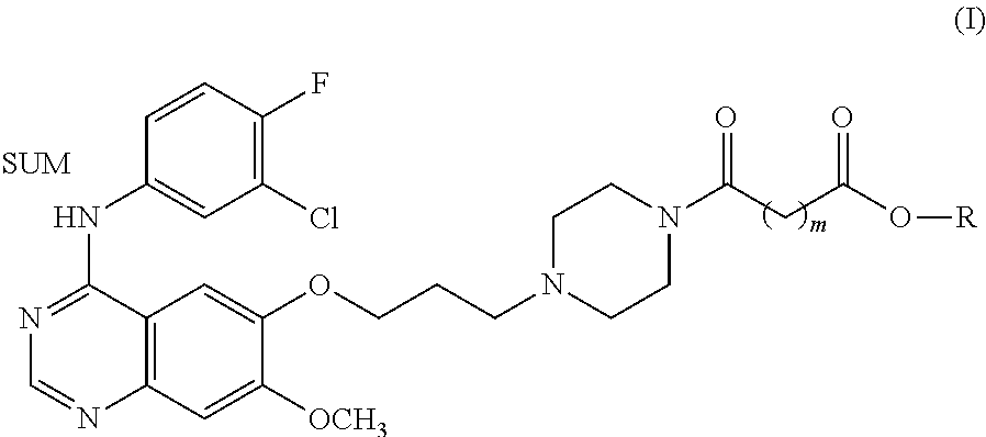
C1(Cl)=C(F)C=CC(NC2=NC=NC3=C2C=C(OCCCN2CCN(C(CC(O[R])=O)=O)CC2)C([OCH3])=C3)=C1.[SUM]
